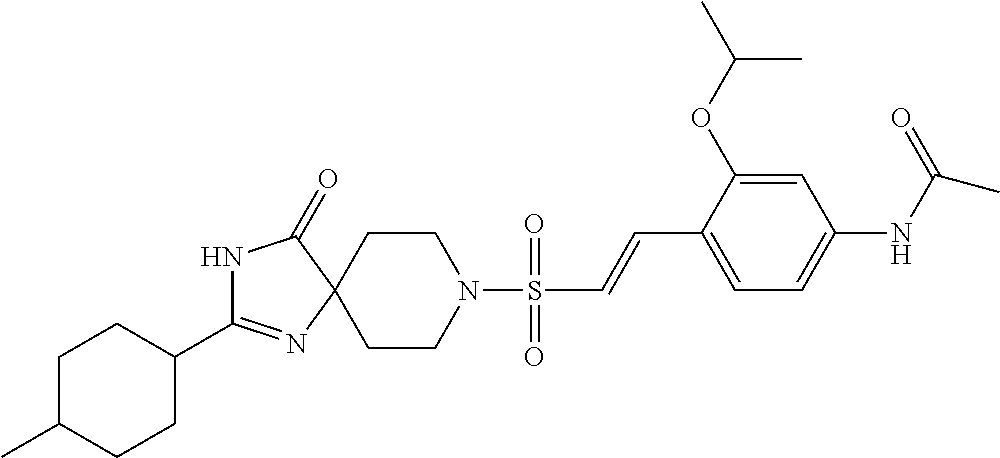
C1C(C)CCC(C2=NC3(C(=O)N2)CCN(S(C=CC2=CC=C(NC(C)=O)C=C2OC(C)C)(=O)=O)CC3)C1
